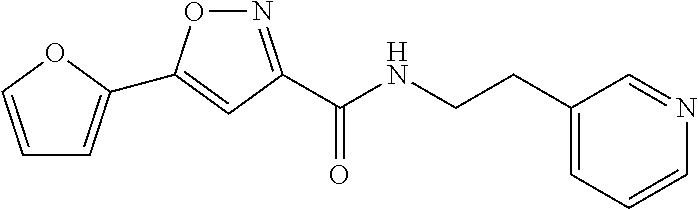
C1=COC(C2=CC(C(NCCC3=CC=CN=C3)=O)=NO2)=C1
